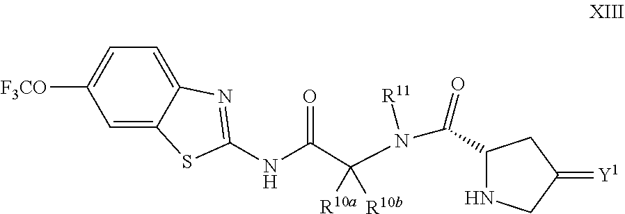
C1=C2C(=CC=C1[F3CO])N=C(NC(C(N(C(C1NCC(=[Y1])C1)=O)[R11])([R10b])[R10a])=O)S2
